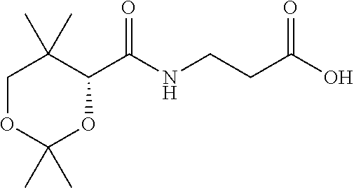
C1OC(C)(C)OC(C(NCCC(O)=O)=O)C1(C)C
